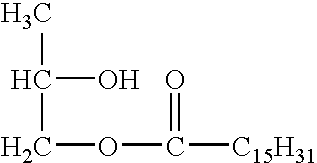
CC(O)COC(=O)[C15H31]
